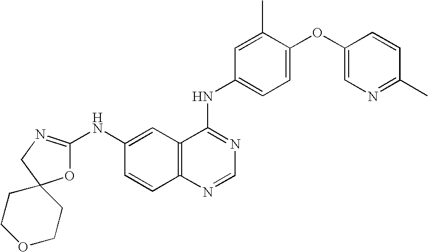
C1N=C(NC2=CC3=C(C=C2)N=CN=C3NC2=CC=C(OC3=CN=C(C)C=C3)C(C)=C2)OC12CCOCC2
